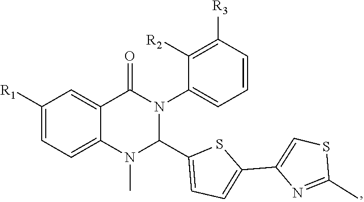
C1([R1])=CC=C2C(=C1)C(=O)N(C1=CC=CC([R3])=C1[R2])C(C1=CC=C(C3=CSC(C)=N3)S1)N2C
